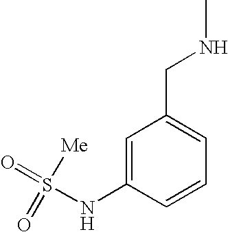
C1=C(NS(=O)(=O)[Me])C=CC=C1CNC
